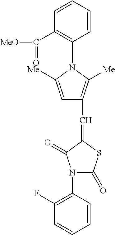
C1(F)=C(N2C(=O)SC(=CC3=C([Me])N(C4=C(C([MeO])=O)C=CC=C4)C([Me])=C3)C2=O)C=CC=C1
